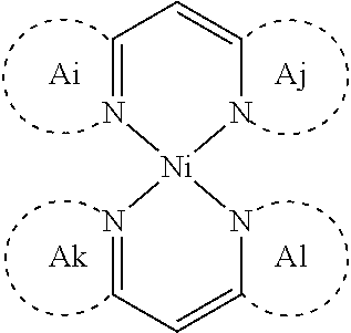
C1=N[Ni]2(NC=C1)N=CC=CN2.[Al]
